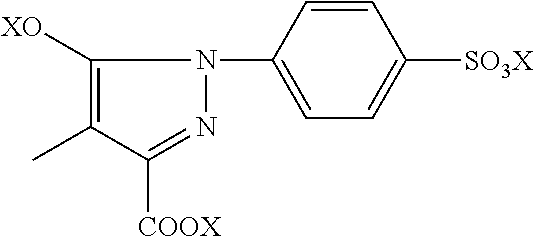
C1([XO])=C(C)C([COOX])=NN1C1=CC=C([SO3X])C=C1
